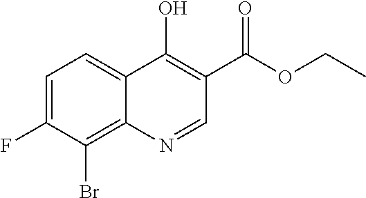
BrC1=C2C(=CC=C1F)C(O)=C(C(OCC)=O)C=N2
